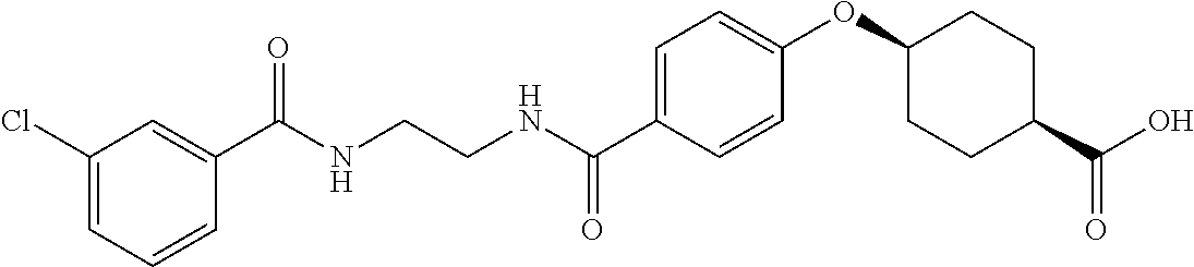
C1(C(NCCNC(C2=CC=C(OC3CCC(C(O)=O)CC3)C=C2)=O)=O)=CC(Cl)=CC=C1
